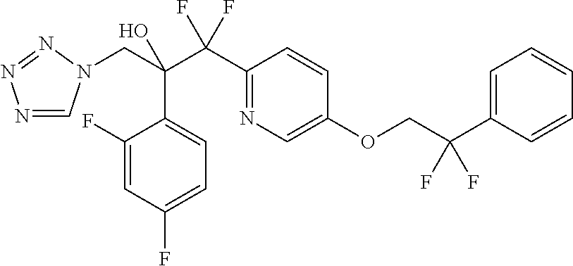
N1=CN(CC(C(C2=NC=C(OCC(C3=CC=CC=C3)(F)F)C=C2)(F)F)(O)C2=CC=C(F)C=C2F)N=N1
